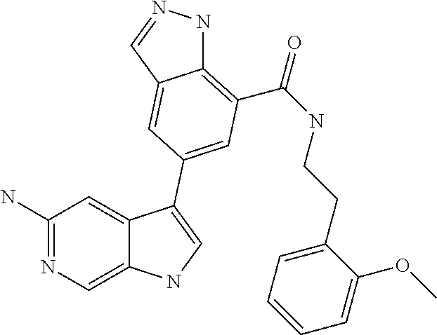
C1(N)=NC=C2C(=C1)C(C1=CC(C(=O)NCCC3=CC=CC=C3OC)=C3NN=CC3=C1)=CN2
